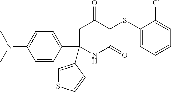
C1(SC2C(=O)CC(C3=CC=C(N(C)C)C=C3)(C3=CSC=C3)NC2=O)=CC=CC=C1Cl
